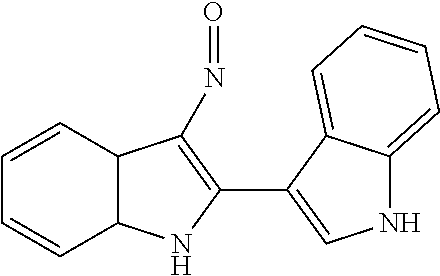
C1=CC2C(C=C1)NC(C1=CNC3=CC=CC=C13)=C2N=O
